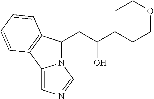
C(C(C1CCOCC1)O)C1N2C(=CN=C2)C2=C1C=CC=C2
